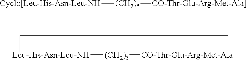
[Cyclo[Leu-His-Asn-Leu-NH][(CH2)5][CO-Thr-Glu-Arg-Met-Ala]].[Leu-His-Asn-Leu-NH]1[(CH2)5][CO-Thr-Glu-Arg-Met-Ala]CC1
